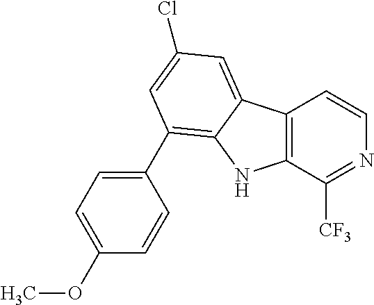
C12=C(C([CF3])=NC=C1)NC1=C(C3=CC=C(OC)C=C3)C=C(Cl)C=C21
